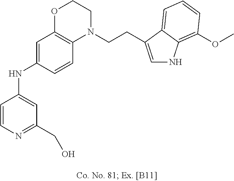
C1=CN=C(CO)C=C1NC1=CC2=C(C=C1)N(CCC1=CNC3=C(OC)C=CC=C31)CCO2
